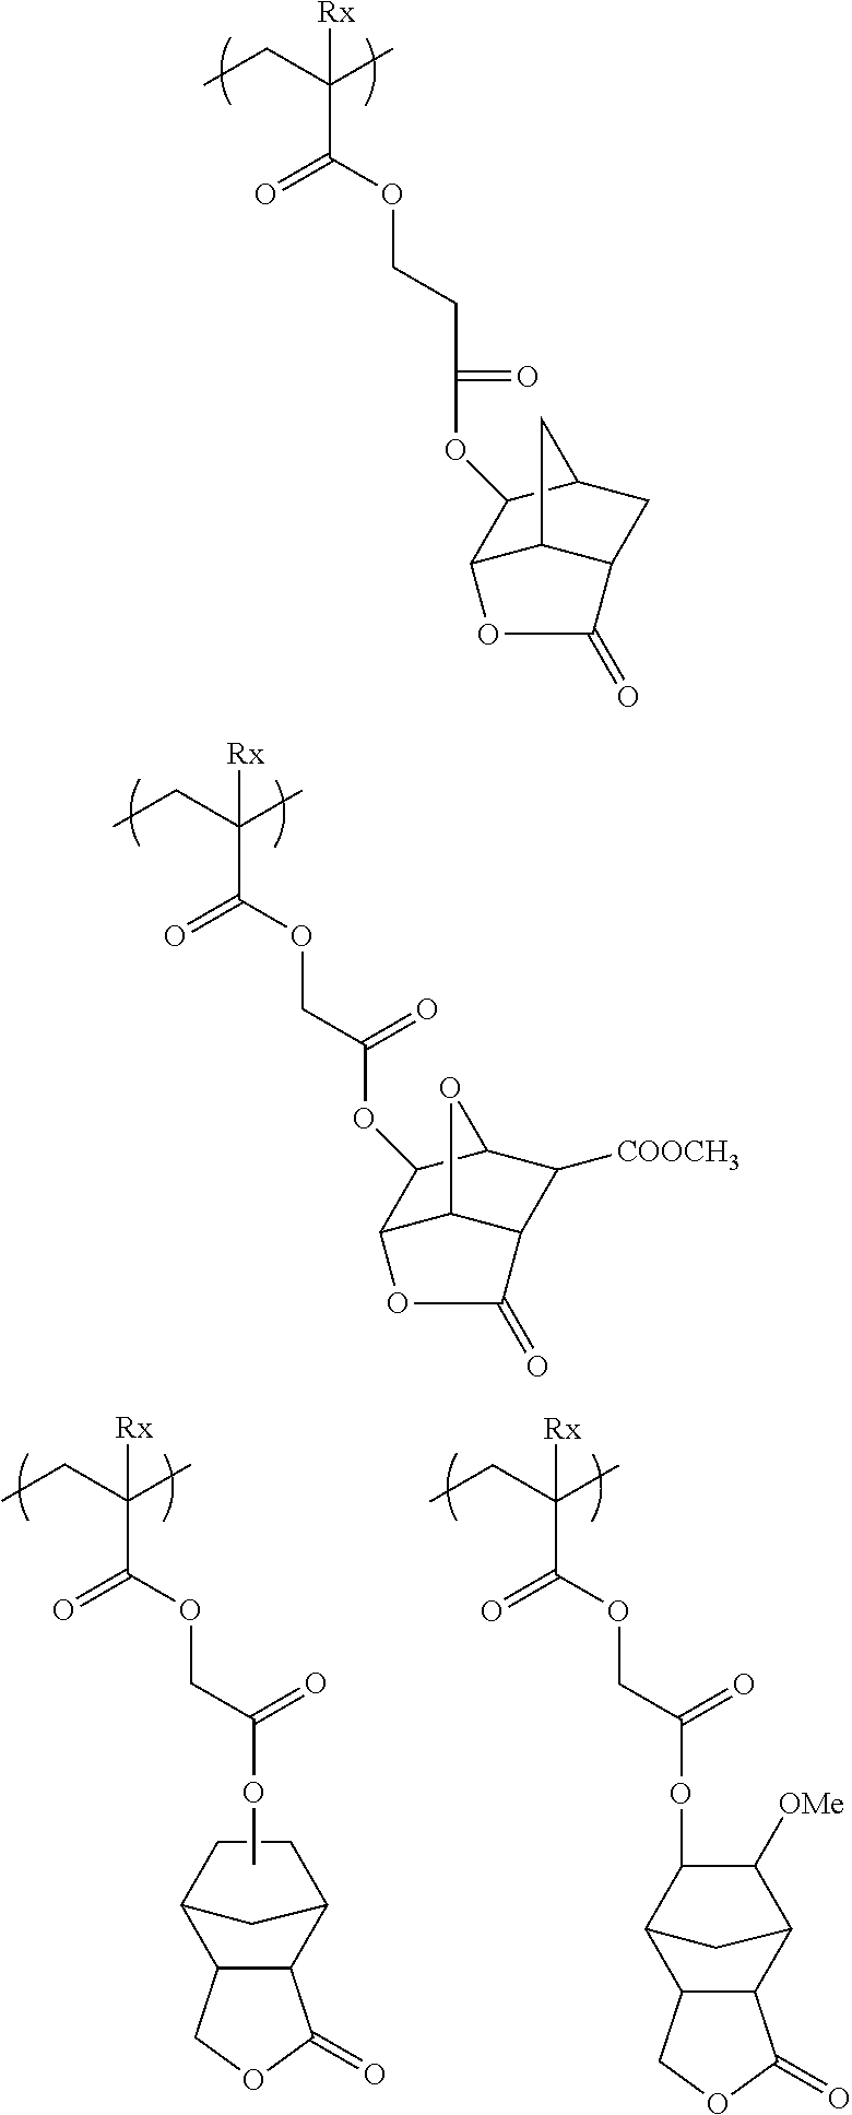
CCC(C)(C(OCCC(OC1C2C3C(CC1C3)C(=O)O2)=O)=O)[Rx].CCC(C)(C(OCC(OC1C2C3C(C([COOCH3])C1O3)C(=O)O2)=O)=O)[Rx].CCC(C)(C(OCC(OC)=O)=O)[Rx].C12CCC(C3C1C(=O)OC3)C2.CCC(C)(C(OCC(OC1C([OMe])C2C3C(C1C2)COC3=O)=O)=O)[Rx]
